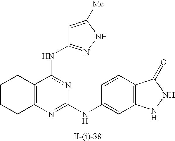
C12=C(C(NC3=NNC([Me])=C3)=NC(NC3=CC4=C(C=C3)C(=O)NN4)=N1)CCCC2
